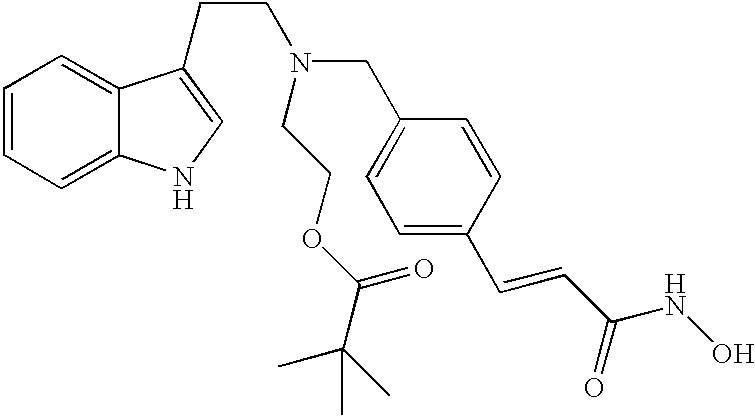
C1=CC(C=CC(NO)=O)=CC=C1CN(CCC1=CNC2=CC=CC=C21)CCOC(=O)C(C)(C)C
